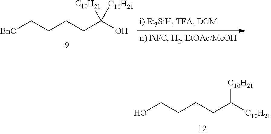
C(CCC(O)([C10H21])[C10H21])C[BnO].C(CCC([C10H21])[C10H21])CO
